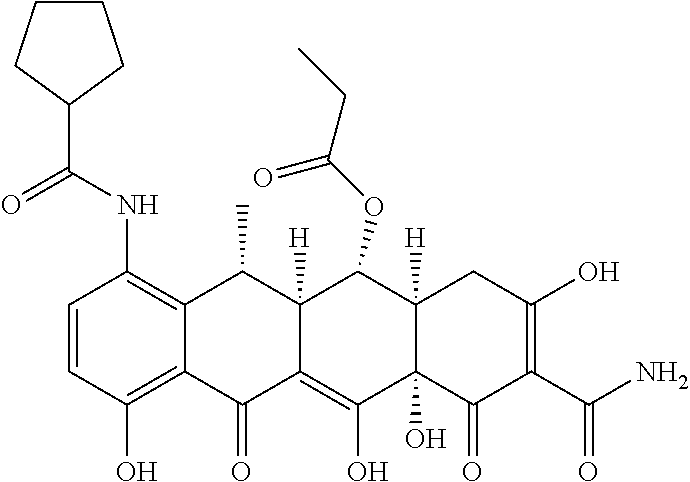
C1=CC(O)=C2C(=C1NC(C1CCCC1)=O)C(C)C1([H])C(=C(O)C3(O)C([H])(C1OC(CC)=O)CC(O)=C(C(N)=O)C3=O)C2=O
